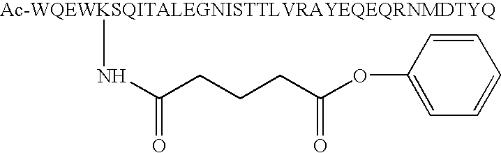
[Ac-WQEWKSQITALEGNISTTLVRAYEQEQRNMDTYQ]NC(CCCC(OC1=CC=CC=C1)=O)=O
